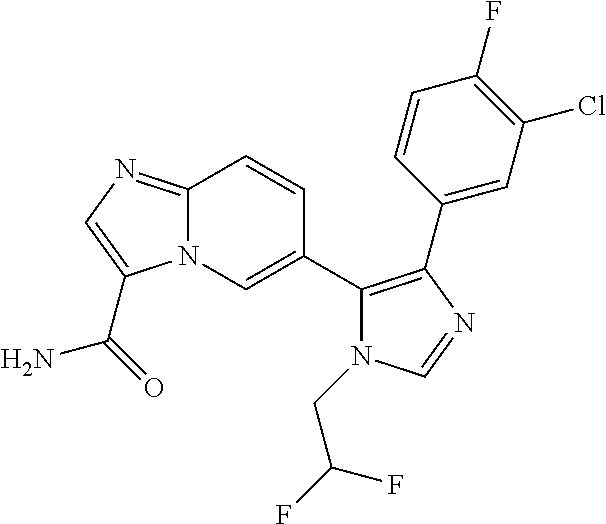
C12=NC=C(C(=O)N)N1C=C(C1=C(C3=CC(Cl)=C(F)C=C3)N=CN1CC(F)F)C=C2
